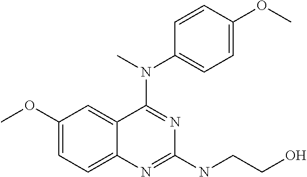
C1(OC)=CC=C2C(=C1)C(N(C)C1=CC=C(OC)C=C1)=NC(NCCO)=N2
